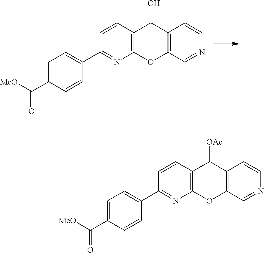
[MeO]C(C1=CC=C(C2=NC3=C(C=C2)C(O)C2=C(O3)C=NC=C2)C=C1)=O.[MeO]C(C1=CC=C(C2=NC3=C(C=C2)C([OAc])C2=C(O3)C=NC=C2)C=C1)=O
